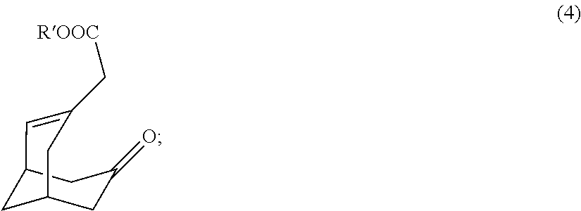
C12CC(=O)CC(CC(C[ROOC])=C1)C2
